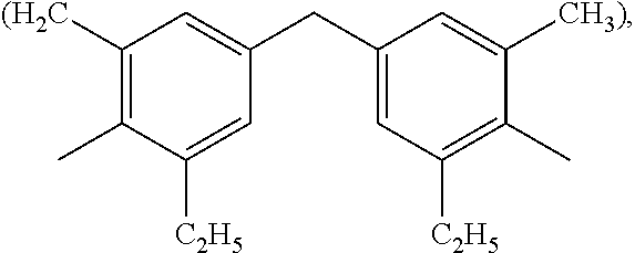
C1([(H2C])=C(C)C([C2H5])=CC(CC2=CC([C2H5])=C(C)C([CH3)])=C2)=C1
